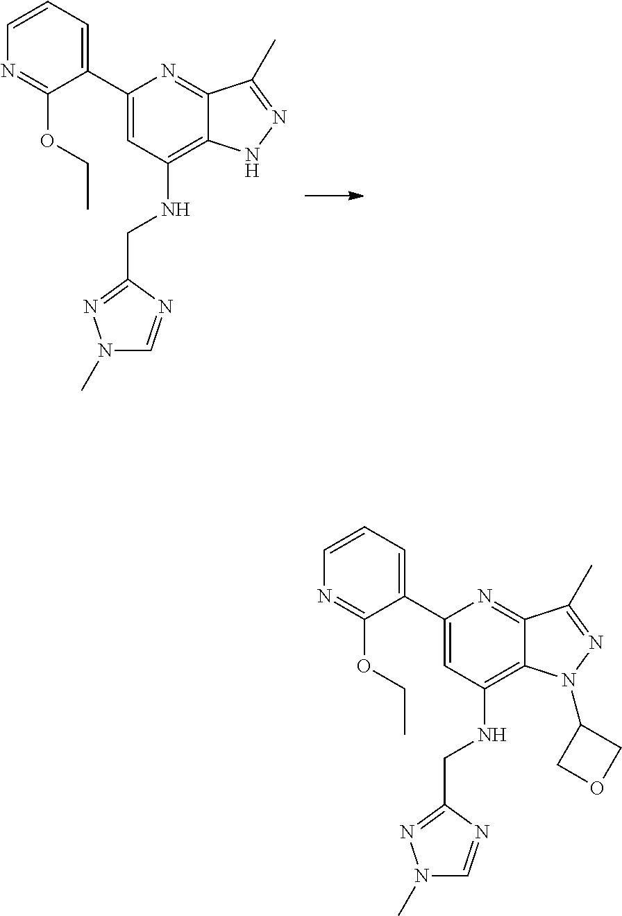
C1=CC=C(C2=CC(NCC3=NN(C)C=N3)=C3C(=N2)C(C)=NN3)C(OCC)=N1.C1=CC=C(C2=CC(NCC3=NN(C)C=N3)=C3C(=N2)C(C)=NN3C2COC2)C(OCC)=N1
